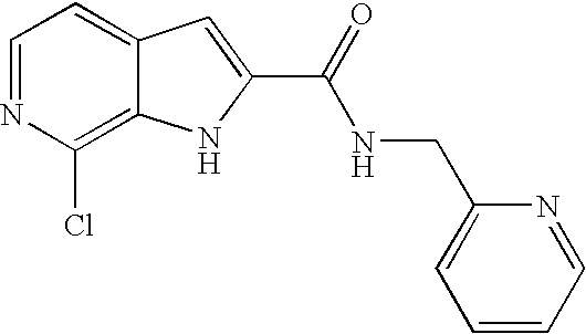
C1=NC(Cl)=C2C(=C1)C=C(C(=O)NCC1=CC=CC=N1)N2
